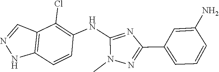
C1=C(N)C=CC=C1C1=NN(C)C(NC2=C(Cl)C3=C(C=C2)NN=C3)=N1
